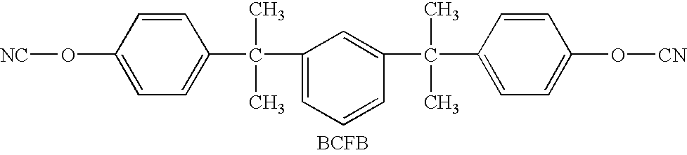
C1=CC(O[NC])=CC=C1C(C)(C)C1=CC=CC(C(C)(C)C2=CC=C(O[CN])C=C2)=C1.[BCFB]
